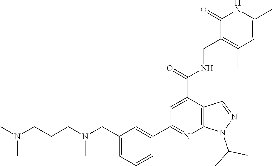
C1(=O)C(CNC(C2=CC(C3=CC(CN(CCCN(C)C)C)=CC=C3)=NC3=C2C=NN3C(C)C)=O)=C(C)C=C(C)N1
